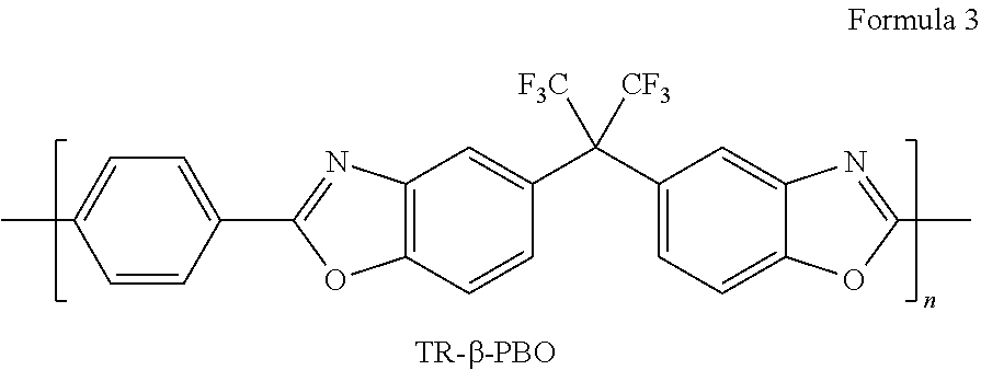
C1=C(C2=NC3=C(O2)C=CC(C(C2=CC=C4C(=C2)N=C(C)O4)([F3C])[CF3])=C3)C=CC(C)=C1
